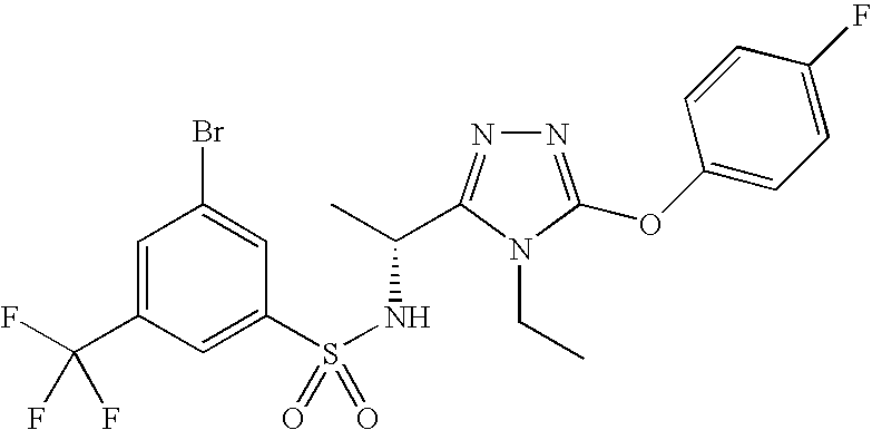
N1=C(OC2=CC=C(F)C=C2)N(CC)C(C(C)NS(=O)(C2=CC(C(F)(F)F)=CC(Br)=C2)=O)=N1
